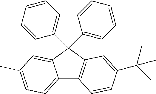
C12=CC=C(C)C=C1C(C1=CC=CC=C1)(C1=CC=CC=C1)C1=C2C=CC(C(C)(C)C)=C1
